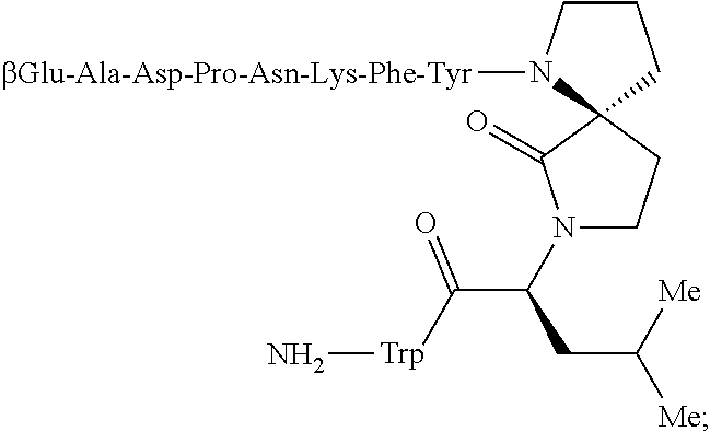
N[Trp]C(C(N1CCC2(C1=O)CCCN2[bGlu-Ala-Asp-Pro-Asn-Lys-Phe-Tyr])CC([Me])[Me])=O
